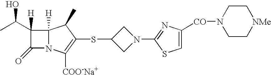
C1N(C2=NC([CO]N3CC[NMe]CC3)=CS2)CC1SC1=C([COO-Na+])N2C(=O)C([H])(C(C)O)C2([H])C1C
